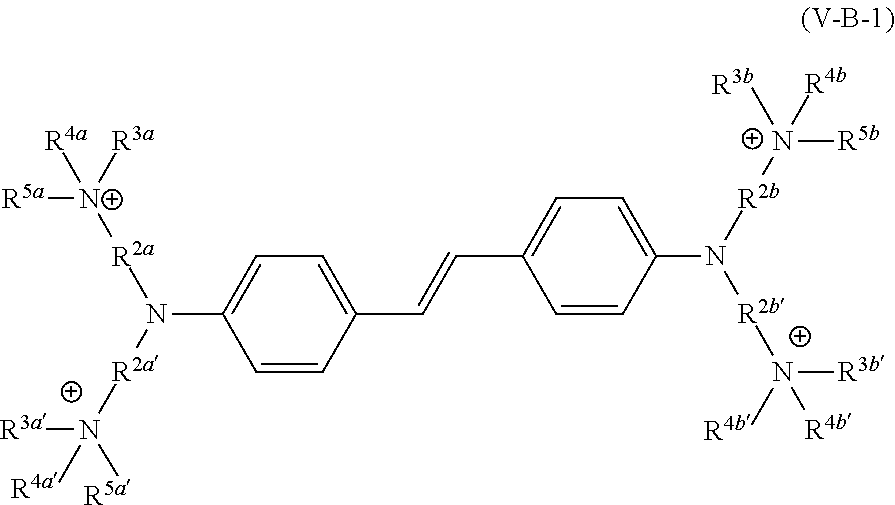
C1=CC(C=CC2=CC=C(N([R2b][N+]([R5b])([R3b])[R4b])[R2b]N([R4b])([R3b])[R4b])C=C2)=CC=C1N([R2a][N+]([R5a])([R3a])[R4a])[R2a][N+]([R5a])([R3a])[R4a]
